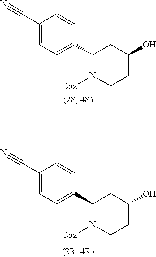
C1(C#N)=CC=C(C2N([Cbz])CCC(O)C2)C=C1.C1(C#N)=CC=C(C2N([Cbz])CCC(O)C2)C=C1
